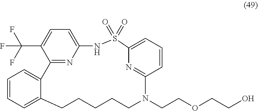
C12=CC=CC=C1CCCCCN(CCOCCO)C1=NC(=CC=C1)S(=O)(=O)NC1=CC=C(C(F)(F)F)C2=N1
